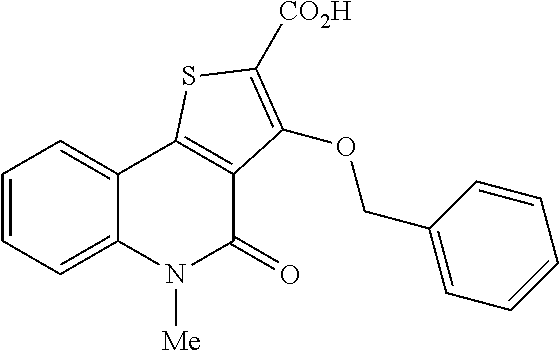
C1=CC=C2C(=C1)C1=C(C(=O)N2[Me])C(OCC2=CC=CC=C2)=C([CO2H])S1
